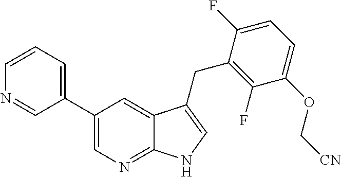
C1(C2=CC=CN=C2)=CN=C2C(=C1)C(CC1=C(F)C(OC[CN])=CC=C1F)=CN2
